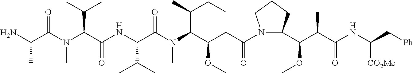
N(C(C(NC(C(N(C(C(CC(N1C(C(C(C(NC(C[Ph])[CO2Me])=O)C)OC)CCC1)=O)OC)C(C)CC)C)=O)C(C)C)=O)C(C)C)(C)C(C(N)C)=O
